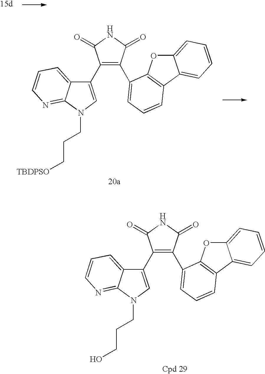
C1(C2=CN(CCC[TBDPSO])C3=NC=CC=C23)=C(C2=CC=CC3=C2OC2=CC=CC=C23)C(=O)NC1=O.C1(C2=CN(CCCO)C3=NC=CC=C23)=C(C2=CC=CC3=C2OC2=CC=CC=C23)C(=O)NC1=O
